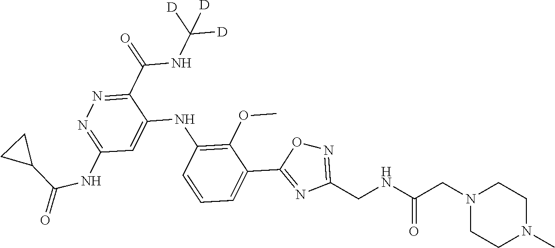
C1(C(NC([D])([D])[D])=O)=NN=C(NC(=O)C2CC2)C=C1NC1=C(OC)C(C2=NC(CNC(CN3CCN(C)CC3)=O)=NO2)=CC=C1
